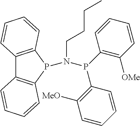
C12=C(P(N(P(C3=C([MeO])C=CC=C3)C3=C([OMe])C=CC=C3)CCCC)C3=C1C=CC=C3)C=CC=C2
